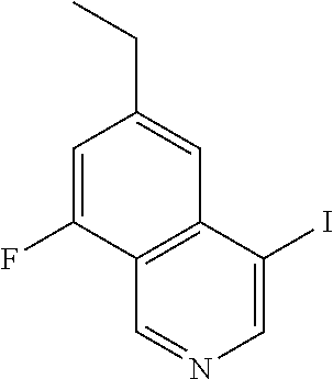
C1=C(F)C2=C(C=C1CC)C(I)=CN=C2
